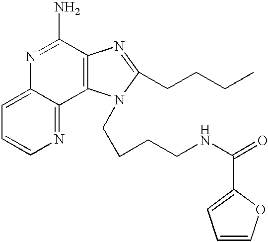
C1=C2C(=NC=C1)C1=C(C(N)=N2)N=C(CCCC)N1CCCCNC(=O)C1=CC=CO1
